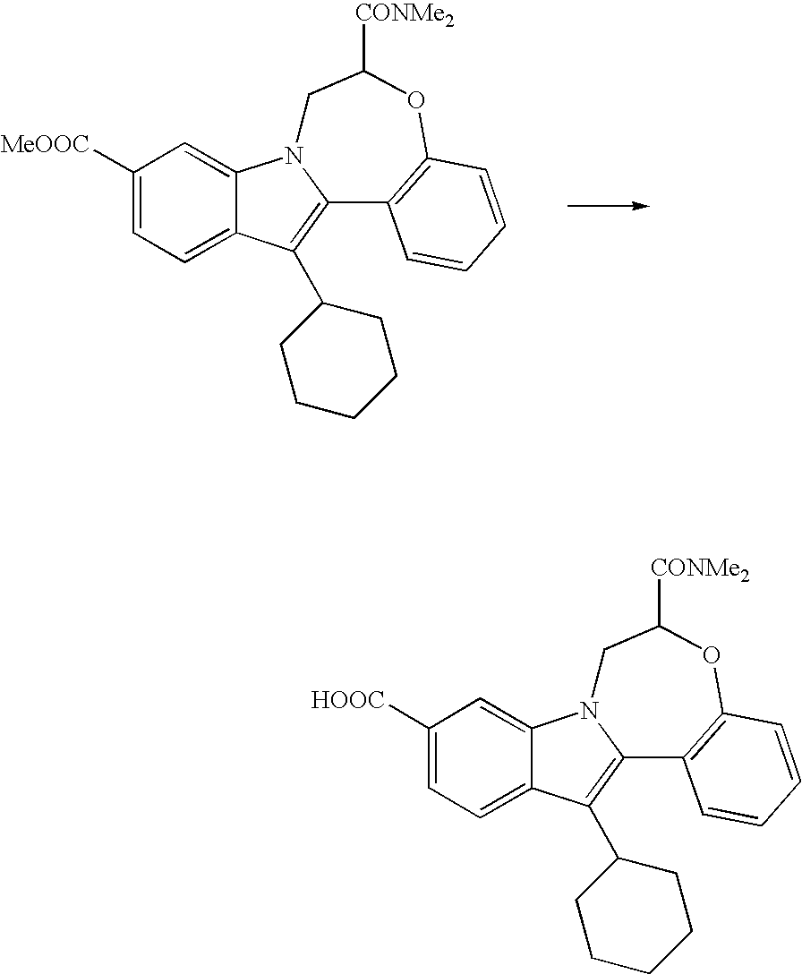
C1([MeOOC])=CC=C2C(=C1)N1C(=C2C2CCCCC2)C2=C(OC([CONMe2])C1)C=CC=C2.C1([HOOC])=CC=C2C(=C1)N1C(=C2C2CCCCC2)C2=C(OC([CONMe2])C1)C=CC=C2
